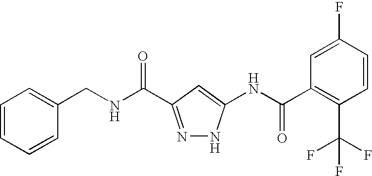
C1=CC=CC(CNC(=O)C2=NNC(NC(C3=C(C(F)(F)F)C=CC(F)=C3)=O)=C2)=C1
